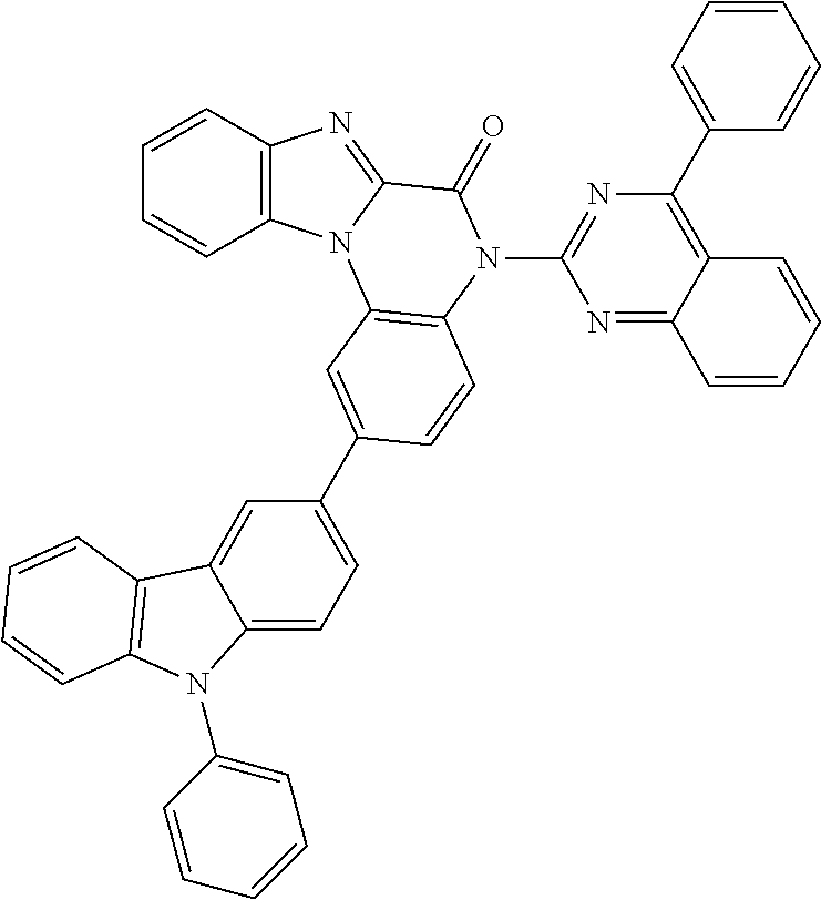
C1=CC2=C(C=C1)N1C(=N2)C(=O)N(C2=NC(C3=CC=CC=C3)=C3C(=N2)C=CC=C3)C2=C1C=C(C1=CC=C3C(=C1)C1=C(N3C3=CC=CC=C3)C=CC=C1)C=C2
